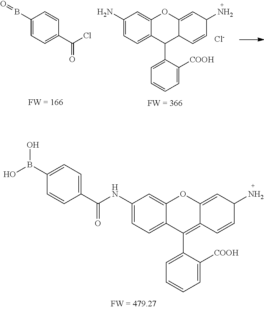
C1(NC(C2=CC=C(B(O)O)C=C2)=O)=CC=C2C(=C1)OC1=CC(N)C=CC1=C2C1=CC=CC=C1[COOH].C1(B=O)=CC=C(C(Cl)=O)C=C1.C1(N)=CC=C2C(=C1)OC1=CC(N)C=CC1C2C1=CC=CC=C1[COOH].[Cl-]
